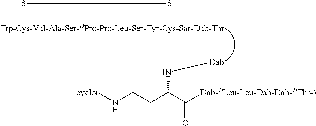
S(C)SC.N(C(CCN[cyclo(])C([Dab-DLeu-Leu-Dab-Dab-DThr-)])=O)[Dab]
